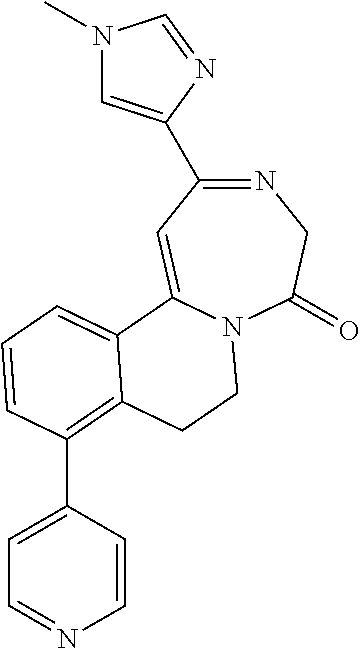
N1=C(C2=CN(C)C=N2)C=C2N(C(=O)C1)CCC1=C(C3=CC=NC=C3)C=CC=C21
